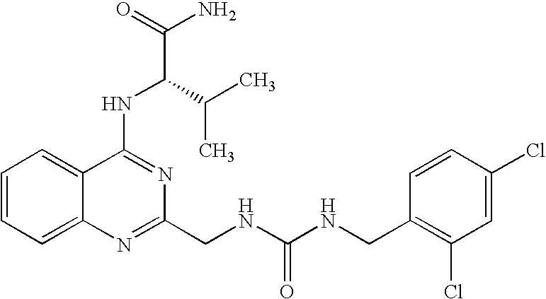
C12=CC=CC=C1N=C(CNC(NCC1=C(Cl)C=C(Cl)C=C1)=O)N=C2NC(C(N)=O)C(C)C
